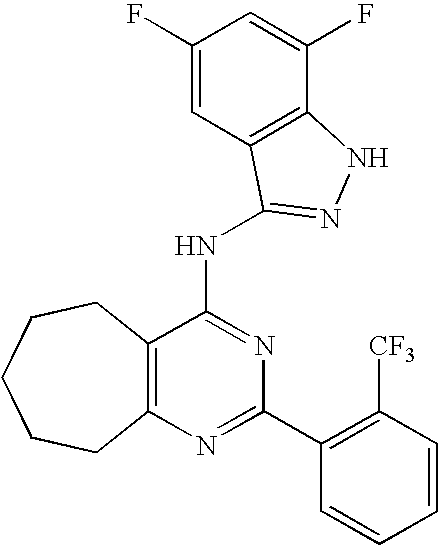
C12=C(N=C(C3=C([CF3])C=CC=C3)N=C1NC1=NNC3=C1C=C(F)C=C3F)CCCCC2
